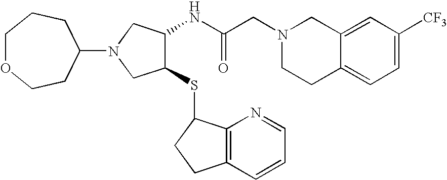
C12=CC([CF3])=CC=C1CCN(CC(NC1C(SC3C4=C(CC3)C=CC=N4)CN(C3CCOCCC3)C1)=O)C2
